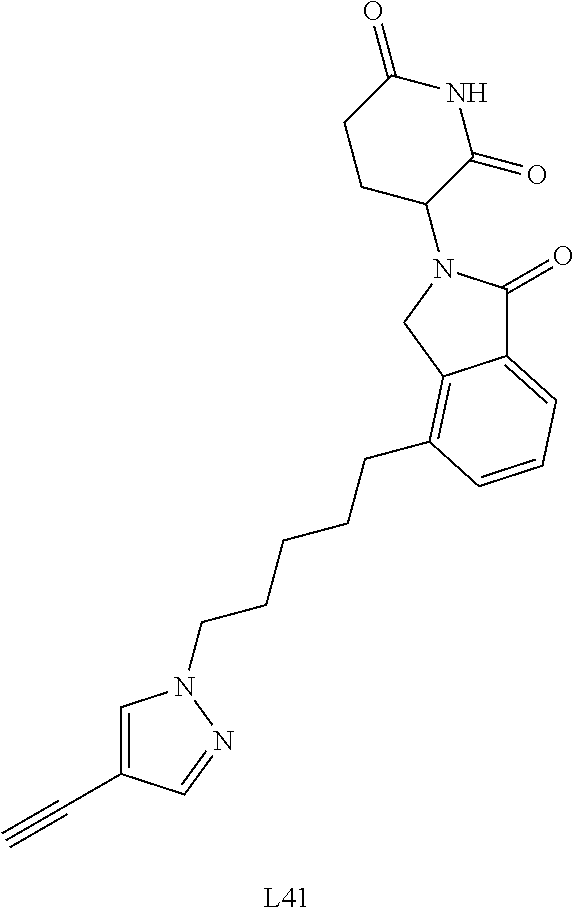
C1=C(C#C)C=NN1CCCCCC1=C2C(=CC=C1)C(=O)N(C1CCC(=O)NC1=O)C2
